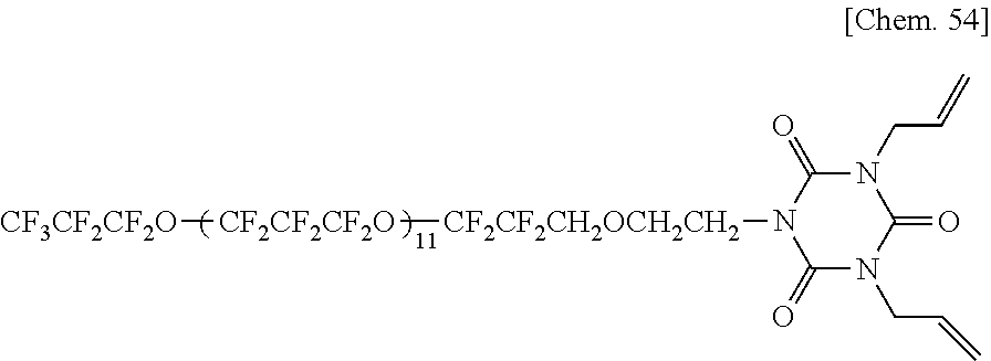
[CF3CF2CF2O][CF2CF2CF2O][CF2CF2CH2OCH2CH2]N1C(=O)N(CC=C)C(=O)N(CC=C)C1=O
